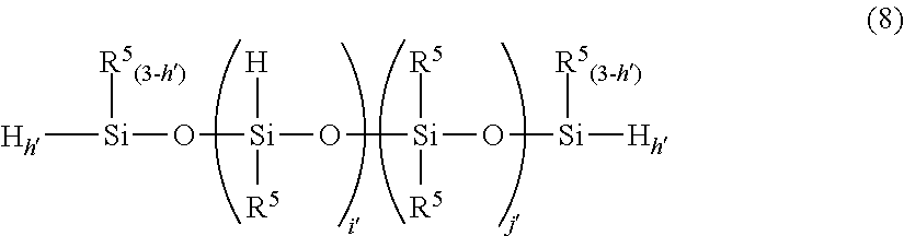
[Hh][Si]([R5(3-h)])O[Si]([H])([R5])O[Si]([R5])([R5])O[Si]([R5(3-h)])[Hh]
